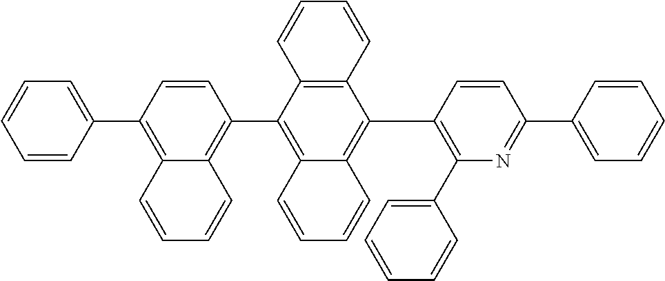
C1=CC(C2=CC=CC=C2)=C2C(=C1C1=C3C(=C(C4=C(C5=CC=CC=C5)N=C(C5=CC=CC=C5)C=C4)C4=C1C=CC=C4)C=CC=C3)C=CC=C2
